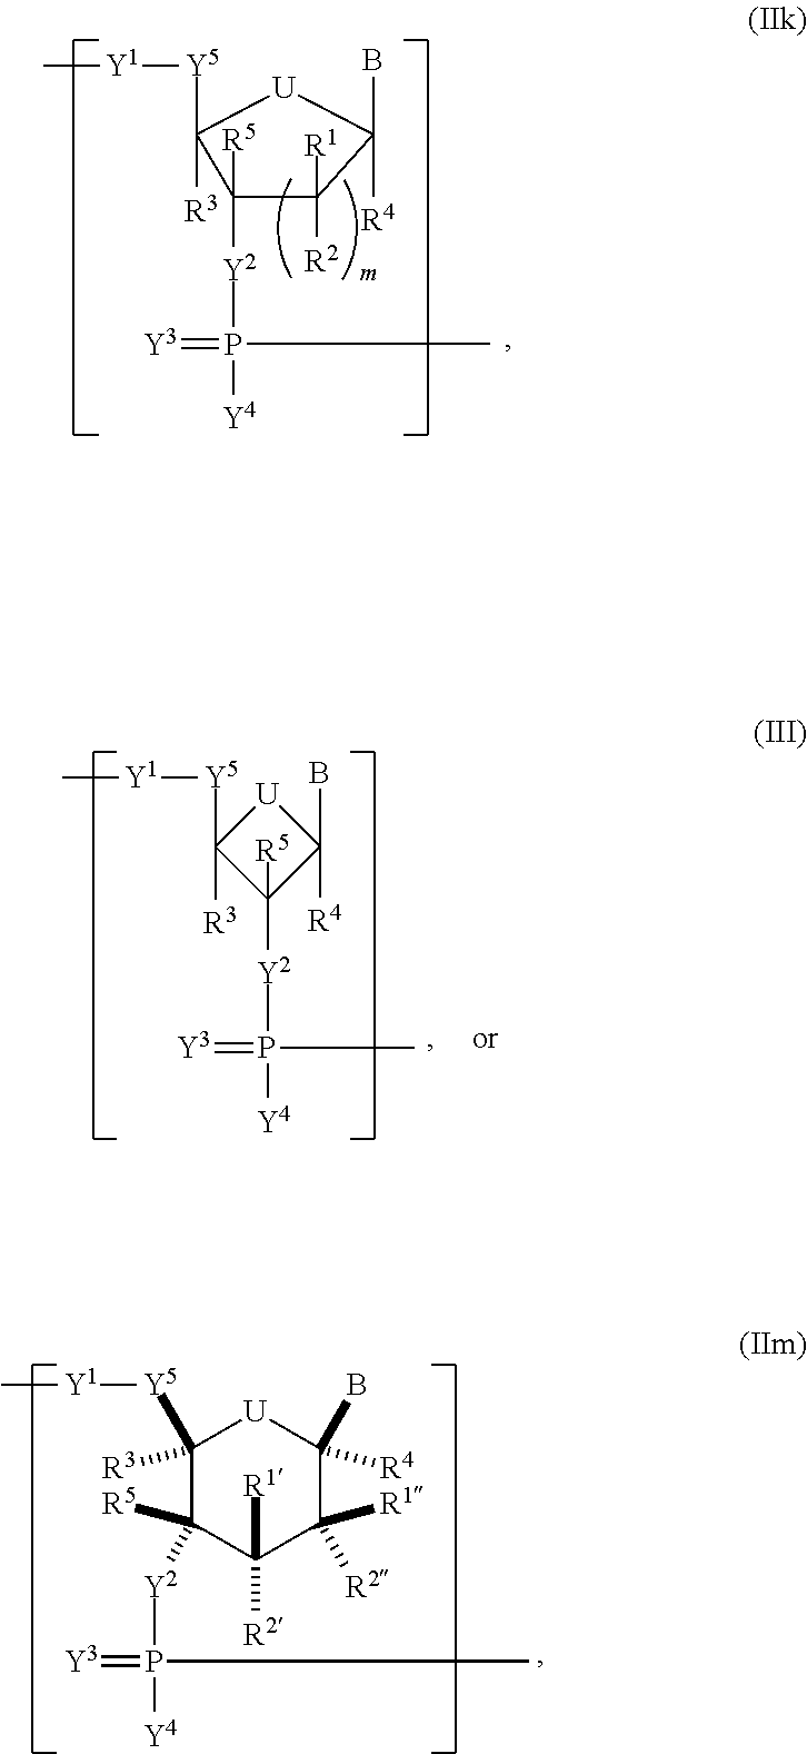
C1([Y5][Y1]C)([R3])C([R5])([Y2]P([Y4])(=[Y3])C)C([R2])([R1])C([R1])([R2])C(B)([R4])[U]1.C1([Y2]P(=[Y3])([Y4])C)([R5])C([R3])([Y5][Y1]C)[U]C([R4])(B)C1([R2])[R1].[U]1C(B)([R4])C([R5])([Y2]P(=[Y3])([Y4])C)C1([R3])[Y5][Y1]C
